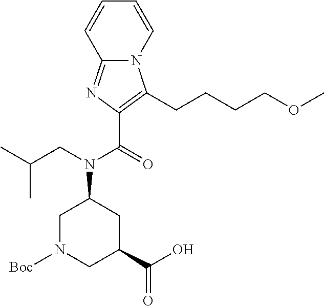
C12=NC(C(N(C3CN([Boc])CC(C(=O)O)C3)CC(C)C)=O)=C(CCCCOC)N1C=CC=C2
